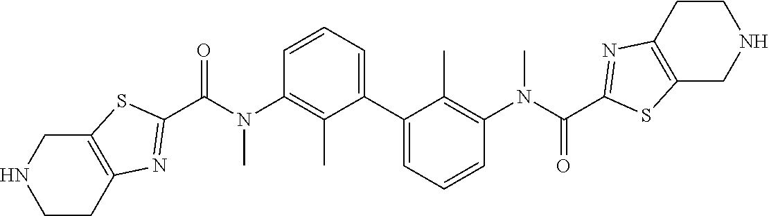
C1CC2=C(CN1)SC(C(N(C1=C(C)C(C3=CC=CC(N(C(C4=NC5=C(CNCC5)S4)=O)C)=C3C)=CC=C1)C)=O)=N2
